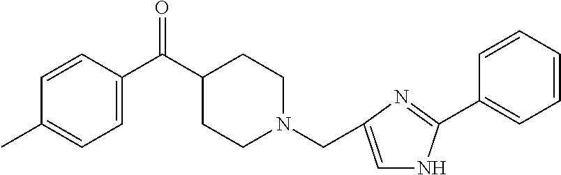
C1=CC(C(C2CCN(CC3=CNC(C4=CC=CC=C4)=N3)CC2)=O)=CC=C1C
